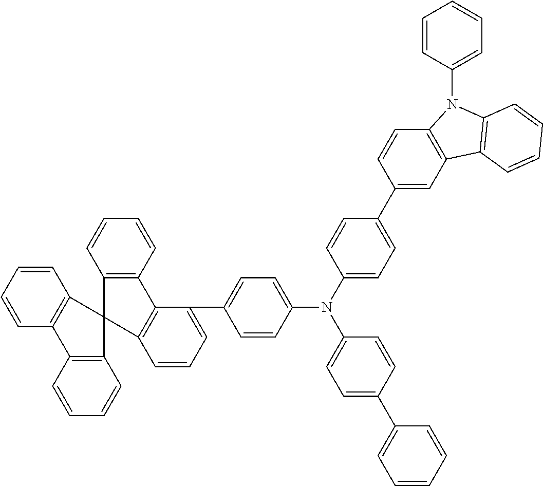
C1=C(C2=CC=C(N(C3=CC=C(C4=CC5=C(C=C4)N(C4=CC=CC=C4)C4=C5C=CC=C4)C=C3)C3=CC=C(C4=CC=CC=C4)C=C3)C=C2)C2=C(C=C1)C1(C3=C2C=CC=C3)C2=C(C=CC=C2)C2=C1C=CC=C2
